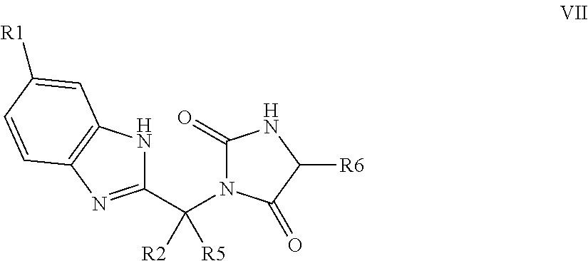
C1(=O)N(C(C2=NC3=C(N2)C=C([R1])C=C3)([R2])[R5])C(=O)C([R6])N1
